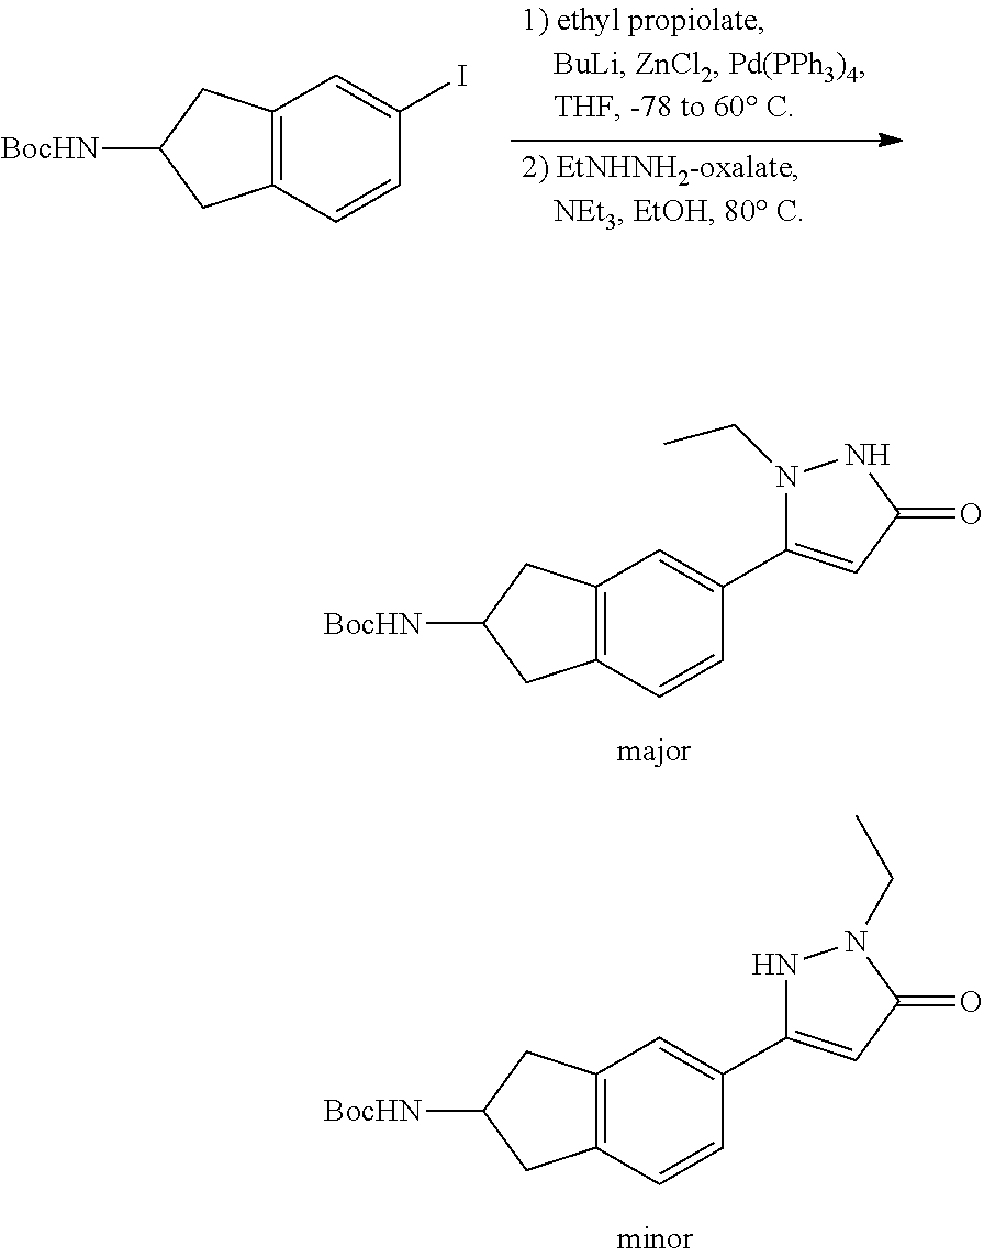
C12=C(C=CC(I)=C1)CC([BocHN])C2.C12=C(C=CC(C3=CC(=O)NN3CC)=C1)CC([BocHN])C2.C12=C(C=CC(C3=CC(=O)N(CC)N3)=C1)CC([BocHN])C2
